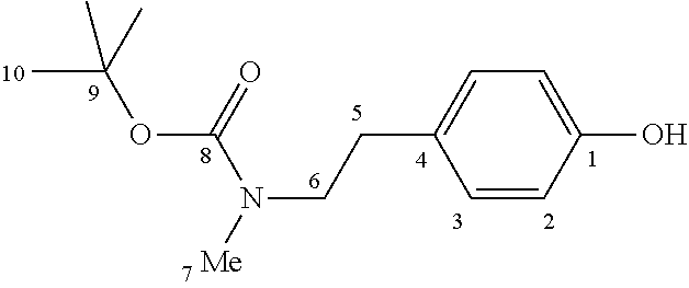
C1=CC(O)=CC=C1CCN(C(=O)OC(C)(C)C)[Me]
